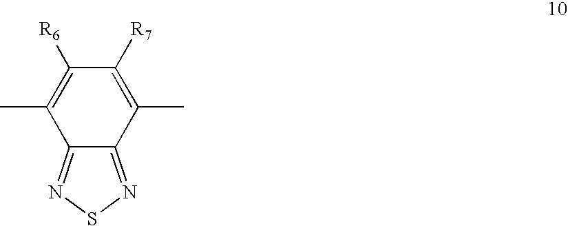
C1([R6])=C(C)C2=NSN=C2C(C)=C1[R7]
